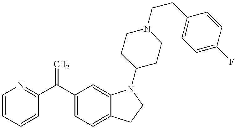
C1=CC=CC(C(C2=CC=C3C(=C2)N(C2CCN(CCC4=CC=C(F)C=C4)CC2)CC3)=C)=N1
